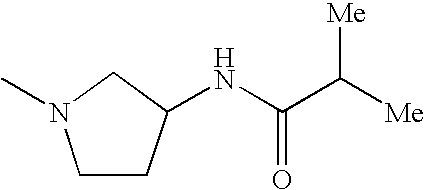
C1N(C)CCC1NC(C([Me])[Me])=O
